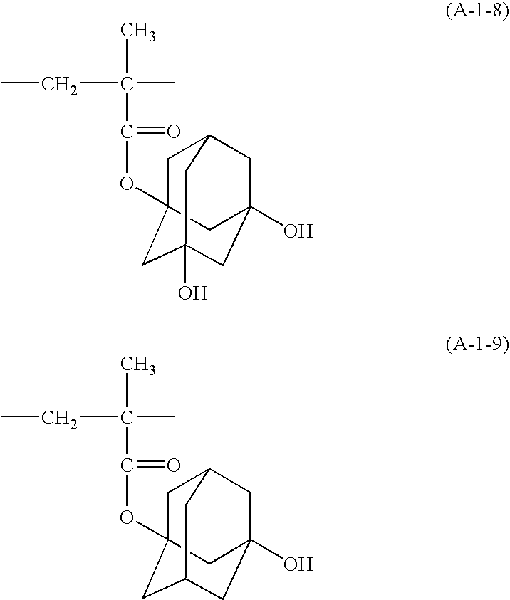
C1C2(OC(=O)C(C)(C)CC)CC3(O)CC(O)(CC1C3)C2.C1C2(OC(=O)C(C)(C)CC)CC3CC(O)(CC1C3)C2
